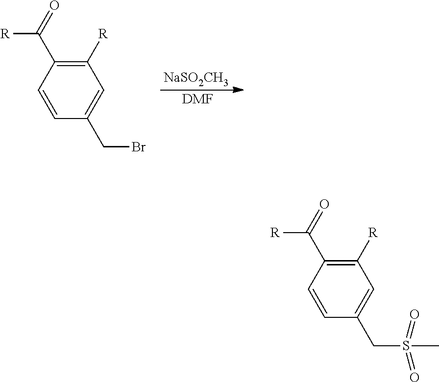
[NaSO2CH3].[DMF].C1=CC(C([R])=O)=C([R])C=C1CBr.C1=CC(C([R])=O)=C([R])C=C1CS(C)(=O)=O
